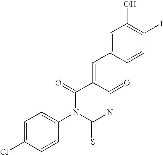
C1=C(Cl)C=CC(N2C(=S)NC(=O)C(=CC3=CC(O)=C(I)C=C3)C2=O)=C1
